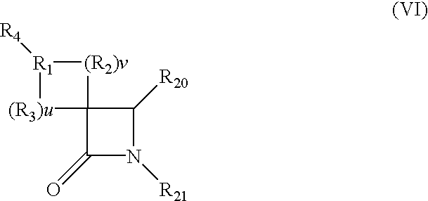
C12(C(=O)N([R21])C1[R20])[(R2)v][R1]([R4])[(R3)u]2
